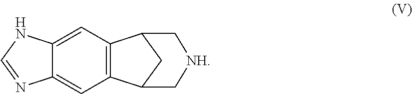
C12=CC3=C(C=C1NC=N2)C1CC3C[NH]C1
